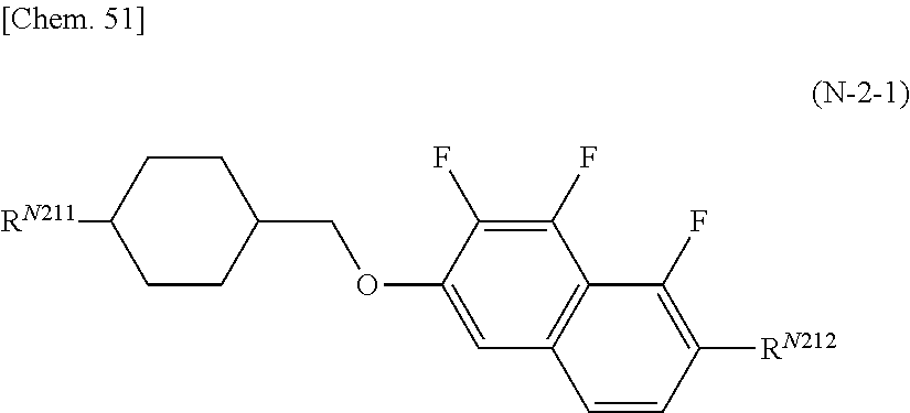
C1CC(COC2=CC3=C(C(F)=C2F)C(F)=C([RN212])C=C3)CCC1[RN211]
